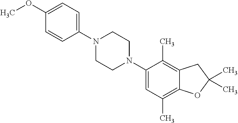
C1(OC)=CC=C(N2CCN(C3=CC(C)=C4C(=C3C)CC(C)(C)O4)CC2)C=C1
